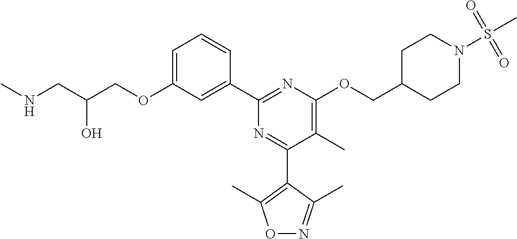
C1=C(OCC(CNC)O)C=C(C2=NC(OCC3CCN(S(C)(=O)=O)CC3)=C(C)C(C3=C(C)ON=C3C)=N2)C=C1
